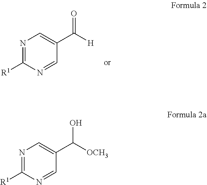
C1(C(=O)[H])=CN=C([R1])N=C1.C1(C(O)[OCH3])=CN=C([R1])N=C1
